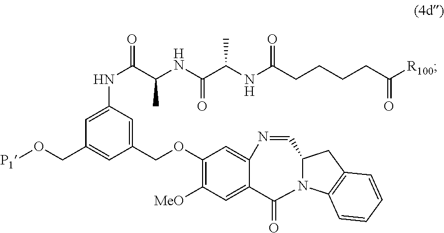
C1([MeO])=C(OCC2=CC(NC(C(NC(C(NC(CCCCC([R100])=O)=O)C)=O)C)=O)=CC(CO[P1])=C2)C=C2N=CC3CC4=C(C=CC=C4)N3C(=O)C2=C1
